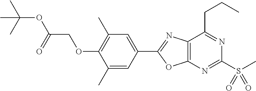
C12=C(N=C(S(C)(=O)=O)N=C1CCC)OC(C1=CC(C)=C(OCC(OC(C)(C)C)=O)C(C)=C1)=N2
